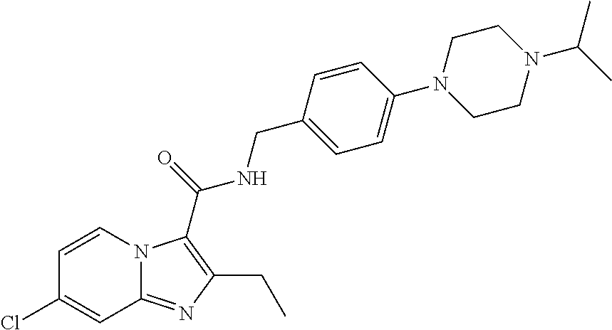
C1=CN2C(=NC(CC)=C2C(NCC2=CC=C(N3CCN(C(C)C)CC3)C=C2)=O)C=C1Cl
